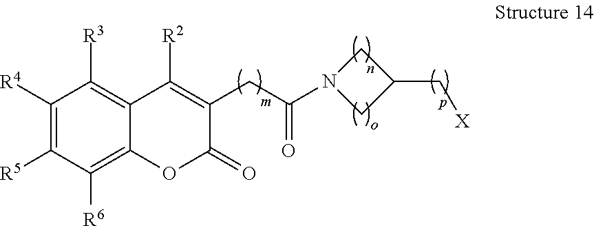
[R5]C1=C([R4])C([R3])=C2C(=C1[R6])OC(=O)C(CC(=O)N1CC(C[X])C1)=C2[R2]
